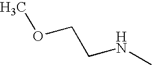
N(C)CCOC
